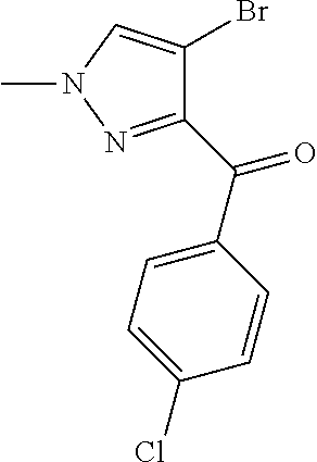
C1(C(C2=CC=C(Cl)C=C2)=O)=NN(C)C=C1Br
